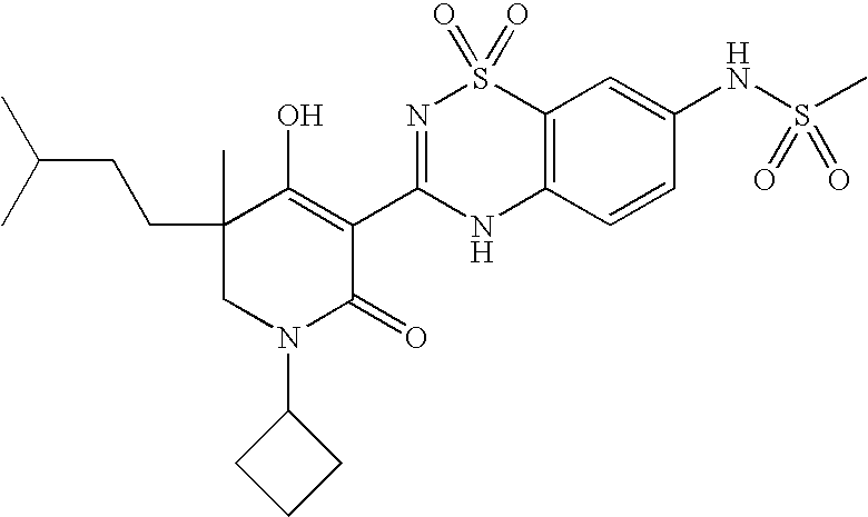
C12=C(C=CC(NS(C)(=O)=O)=C1)NC(C1=C(O)C(C)(CCC(C)C)CN(C3CCC3)C1=O)=NS2(=O)=O
